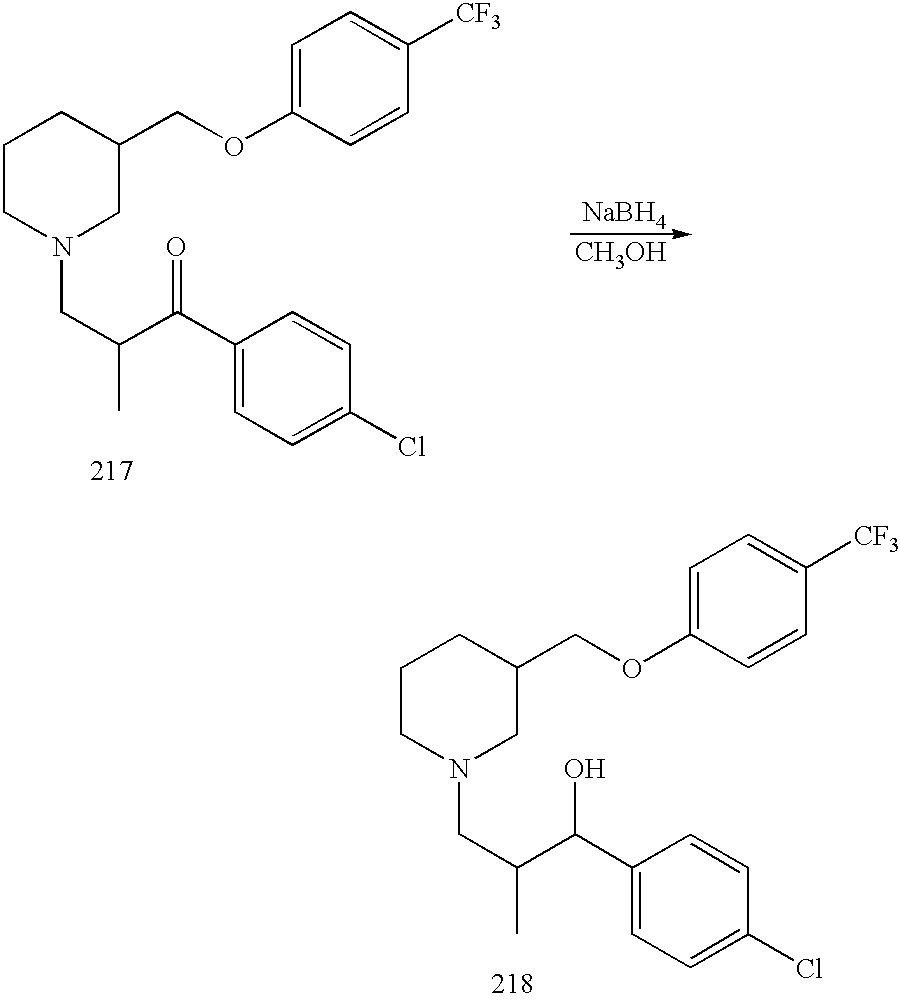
C1CN(CC(C(C2=CC=C(Cl)C=C2)O)C)CC(COC2=CC=C([CF3])C=C2)C1.[NaBH4].[CH3OH].C1CN(CC(C(C2=CC=C(Cl)C=C2)=O)C)CC(COC2=CC=C([CF3])C=C2)C1
